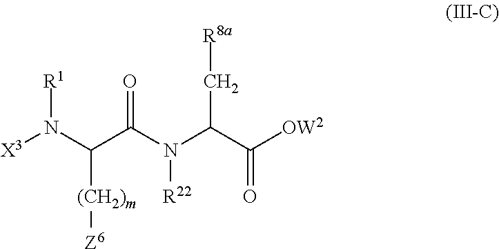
N(C(C([OW2])=O)C[R8a])(C(=O)C(N([X3])[R1])[(CH2)m][Z6])[R22]
